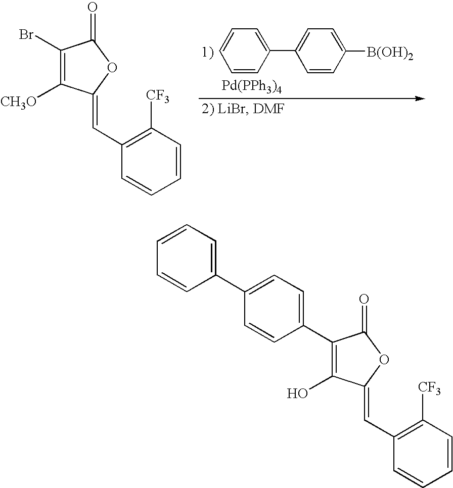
C1=CC(C2=CC=C([B(OH)2])C=C2)=CC=C1.[Pd(PPh3)4].C1(Br)=C([CH3O])C(=CC2=C([CF3])C=CC=C2)OC1=O.C1(C2=CC=C(C3=CC=CC=C3)C=C2)=C(O)C(=CC2=C([CF3])C=CC=C2)OC1=O
